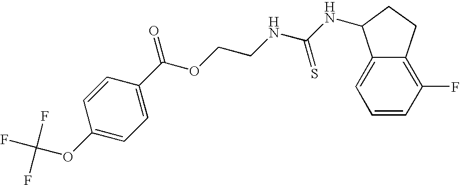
C1=CC(OC(F)(F)F)=CC=C1C(OCCNC(NC1C2=CC=CC(F)=C2CC1)=S)=O
